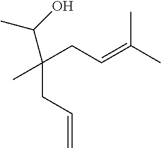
C(C(CC=C(C)C)(C)CC=C)(O)C
